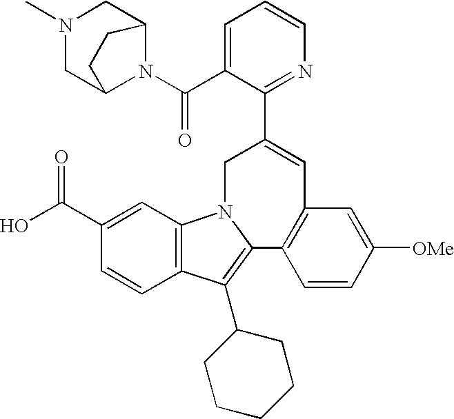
C1(C(N2C3CN(C)CC2CC3)=O)=CC=CN=C1C1=CC2=C(C=CC([OMe])=C2)C2=C(C3CCCCC3)C3=C(N2C1)C=C(C(O)=O)C=C3
